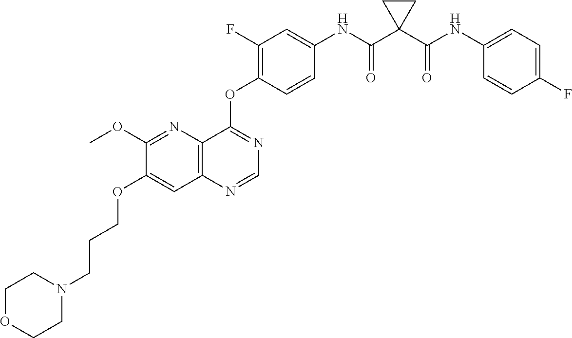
C12=C(N=CN=C1OC1=C(F)C=C(NC(C3(C(NC4=CC=C(F)C=C4)=O)CC3)=O)C=C1)C=C(OCCCN1CCOCC1)C(OC)=N2
